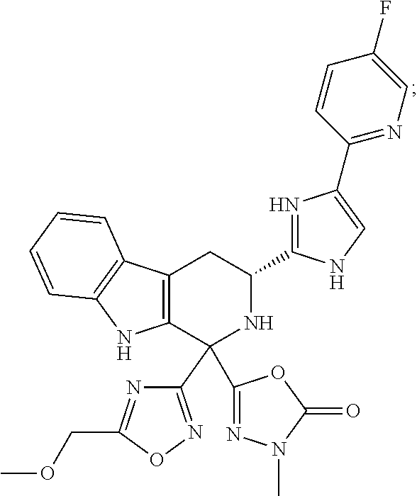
C12=C(CC(C3=NC(C4=NC=C(F)C=C4)=CN3)NC1(C1=NN(C)C(=O)O1)C1=NOC(COC)=N1)C1=C(N2)C=CC=C1
